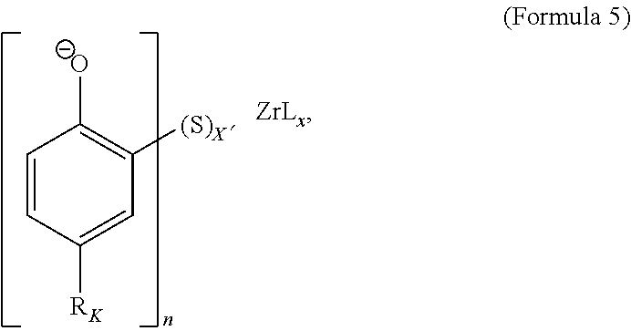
C1=CC([RK])=CC([(S)X])=C1[O-]
